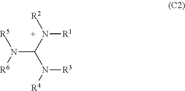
N(C(N([R2])[R1])N([R4])[R3])([R6])[R5]
